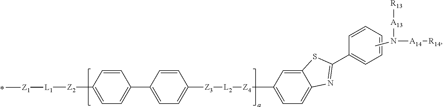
[Z2](C1=CC=C(C2=CC=C([Z3][L2][Z4]C3=CC=C4C(=C3)SC(C3=CC=CC=C3)=N4)C=C2)C=C1)[L1][Z1]C.CN([A13][R13])[A14][R14]
